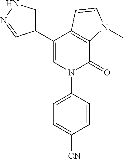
C1(C2=CN(C3=CC=C([CN])C=C3)C(=O)C3=C2C=CN3C)=CNN=C1
